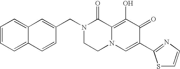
C1(CN2CCN3C(=C(O)C(=O)C(C4=NC=CS4)=C3)C2=O)=CC2=CC=CC=C2C=C1
